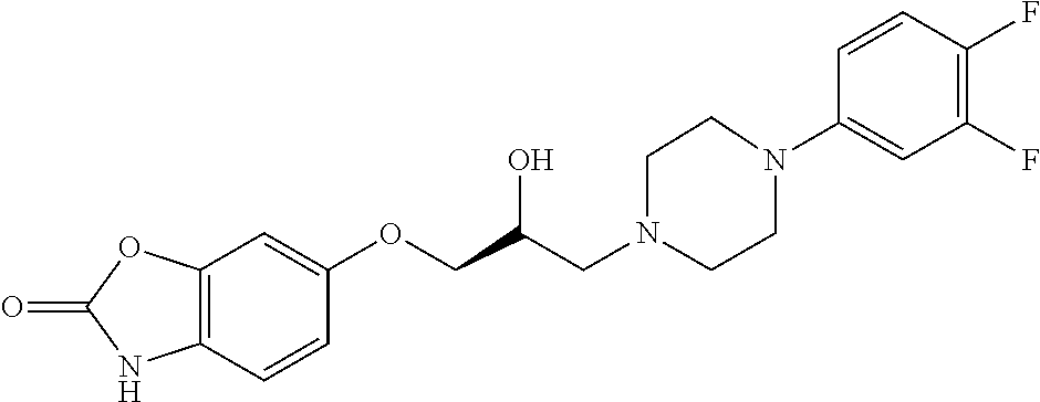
C12=C(C=CC(OCC(CN3CCN(C4=CC(F)=C(F)C=C4)CC3)O)=C1)NC(=O)O2
